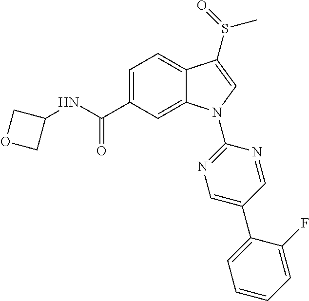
C(C1=CC=C2C(=C1)N(C1=NC=C(C3=CC=CC=C3F)C=N1)C=C2S(=O)C)(=O)NC1COC1
